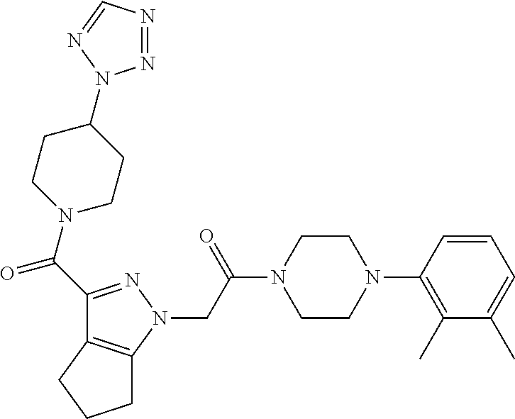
C(C(N1CCN(C2=C(C)C(C)=CC=C2)CC1)=O)N1N=C(C(=O)N2CCC(N3N=NC=N3)CC2)C2=C1CCC2
